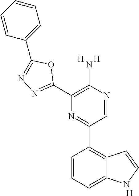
C1(C2=C3C(=CC=C2)NC=C3)=NC(C2=NN=C(C3=CC=CC=C3)O2)=C(N)N=C1.[H].[H].[H]
